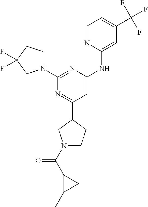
N1=C(C2CN(C(C3C(C)C3)=O)CC2)C=C(NC2=CC(C(F)(F)F)=CC=N2)N=C1N1CCC(F)(F)C1
